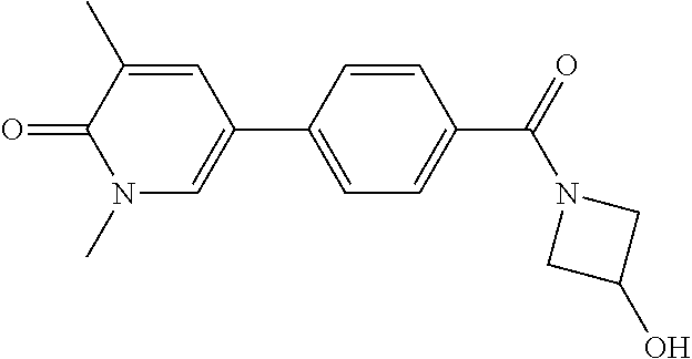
C1=C(C2=CN(C)C(=O)C(C)=C2)C=CC(C(=O)N2CC(O)C2)=C1
